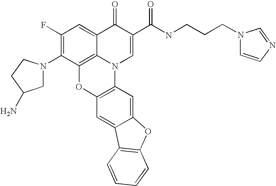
C1(F)=C(N2CC(N)CC2)C2=C3C(=C1)C(=O)C(C(=O)NCCCN1C=CN=C1)=CN3C1=C(O2)C=C2C(=C1)OC1=C2C=CC=C1
